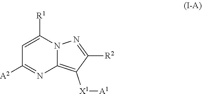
C12=C([X1][A1])C([R2])=NN1C([R1])=CC([A2])=N2
